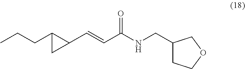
CCCC1C(C=CC(NCC2CCOC2)=O)C1
